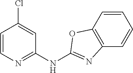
C1=C(Cl)C=CN=C1NC1=NC2=C(C=CC=C2)O1
